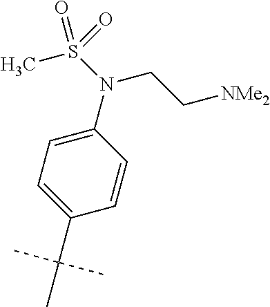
C1=C(N(CC[NMe2])S(C)(=O)=O)C=CC(C(C)(C)C)=C1
